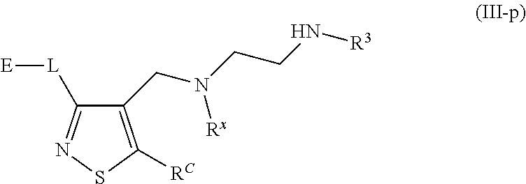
C1([L][E])=NSC([RC])=C1CN(CCN[R3])[Rx]
